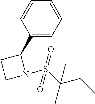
C1(C2CCN2S(C(CC)(C)C)(=O)=O)=CC=CC=C1
